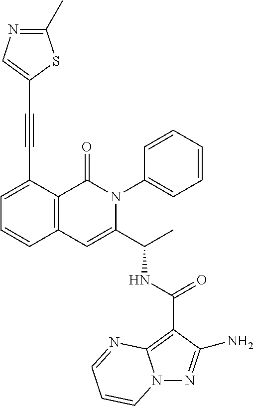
C1=C(C#CC2=CN=C(C)S2)C2=C(C=C1)C=C(C(C)NC(=O)C1=C3N(N=C1N)C=CC=N3)N(C1=CC=CC=C1)C2=O
